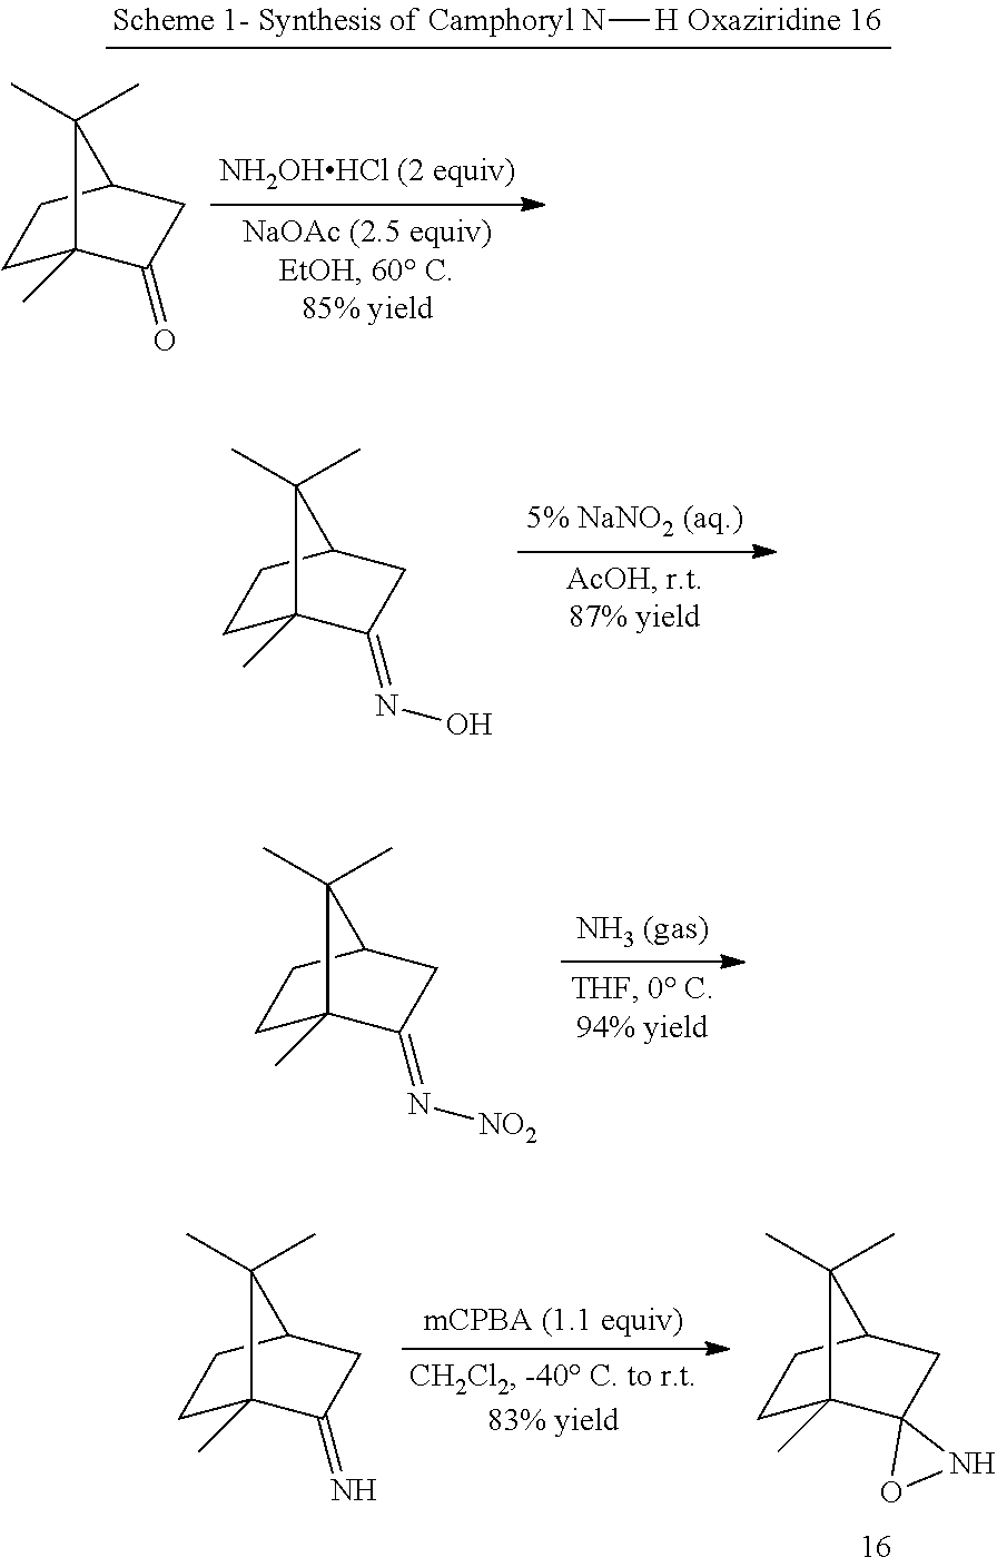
C1C2(C)C(=NO)CC(C1)C2(C)C.C1C2(C)C(=N[NO2])CC(C1)C2(C)C.C1C2(C)C3(CC(C1)C2(C)C)ON3.C1C2(C)C(=N)CC(C1)C2(C)C.C1C2(C)C(=O)CC(C1)C2(C)C.N[H]
